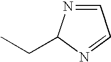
C1=NC(CC)N=C1
